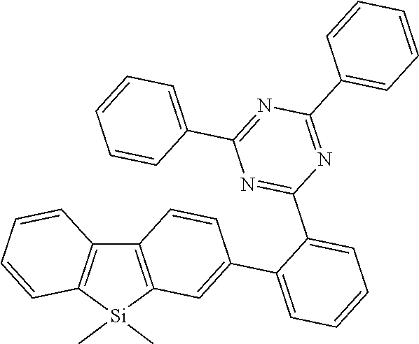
C12=C([Si](C)(C)C3=C1C=CC(C1=CC=CC=C1C1=NC(C4=CC=CC=C4)=NC(C4=CC=CC=C4)=N1)=C3)C=CC=C2
